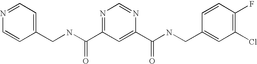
N1=CC=C(CNC(=O)C2=NC=NC(C(=O)NCC3=CC(Cl)=C(F)C=C3)=C2)C=C1
